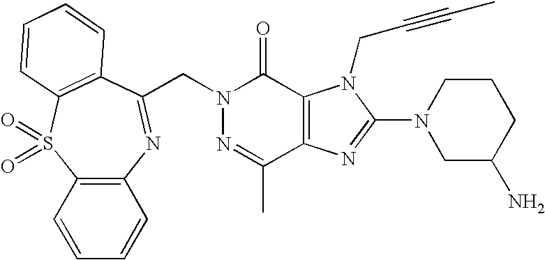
N1=C(C)C2=C(C(=O)N1CC1=NC3=C(S(=O)(=O)C4=C1C=CC=C4)C=CC=C3)N(CC#CC)C(N1CC(N)CCC1)=N2
